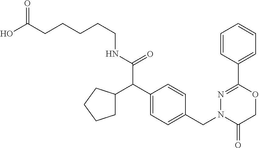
C(CNC(C(C1=CC=C(CN2C(=O)COC(C3=CC=CC=C3)=N2)C=C1)C1CCCC1)=O)CCCC(O)=O
